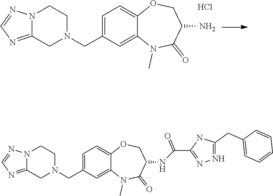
C12=CC=C(CN3CCN4C(=NC=N4)C3)C=C1N(C)C(=O)C(N)CO2.Cl.C12=CC=C(CN3CCN4C(=NC=N4)C3)C=C1N(C)C(=O)C(NC(C1=NN=C(CC3=CC=CC=C3)N1)=O)CO2
